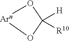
O1C([H])([R10])O[Arn]1
